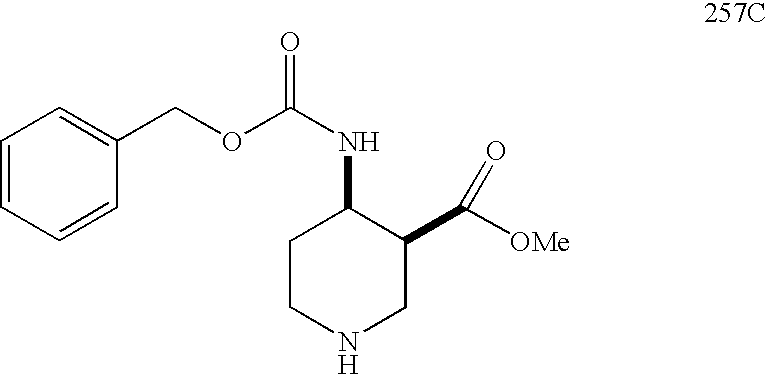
C1CNCC(C([OMe])=O)C1NC(=O)OCC1=CC=CC=C1
